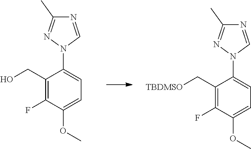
C1(C[TBDMSO])=C(F)C(OC)=CC=C1N1C=NC(C)=N1.C1(CO)=C(F)C(OC)=CC=C1N1C=NC(C)=N1
